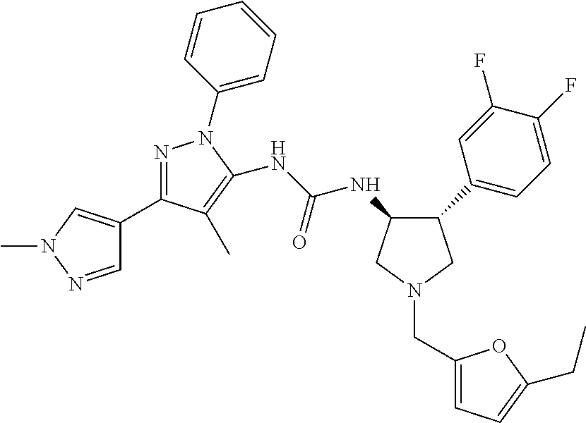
N(C(NC1C(C2=CC=C(F)C(F)=C2)CN(CC2=CC=C(CC)O2)C1)=O)C1=C(C)C(C2=CN(C)N=C2)=NN1C1=CC=CC=C1
